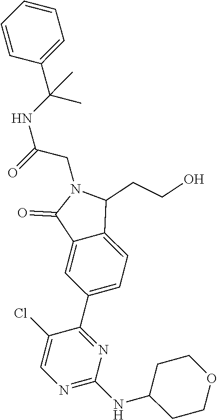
N1=C(NC2CCOCC2)N=C(C2=CC=C3C(=C2)C(=O)N(CC(=O)NC(C)(C2=CC=CC=C2)C)C3CCO)C(Cl)=C1
